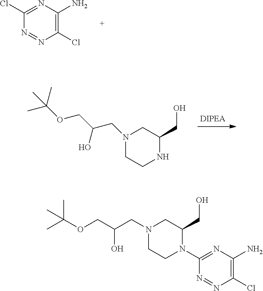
C1(Cl)=NC(N)=C(Cl)N=N1.N1(CC(O)COC(C)(C)C)CCNC(CO)C1.N1(CC(COC(C)(C)C)O)CCN(C2=NC(N)=C(Cl)N=N2)C(CO)C1
